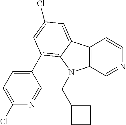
C12=C(C=NC=C1)N(CC1CCC1)C1=C(C3=CC=C(Cl)N=C3)C=C(Cl)C=C21
